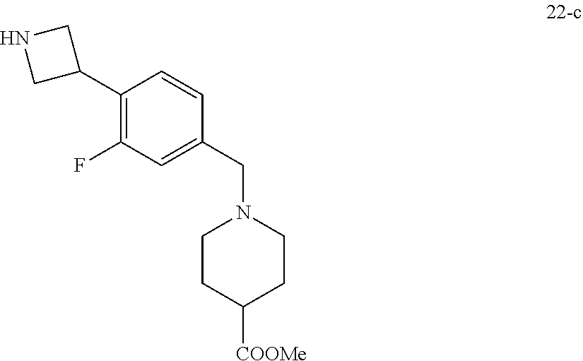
C1CC([COOMe])CCN1CC1=CC(F)=C(C2CNC2)C=C1
